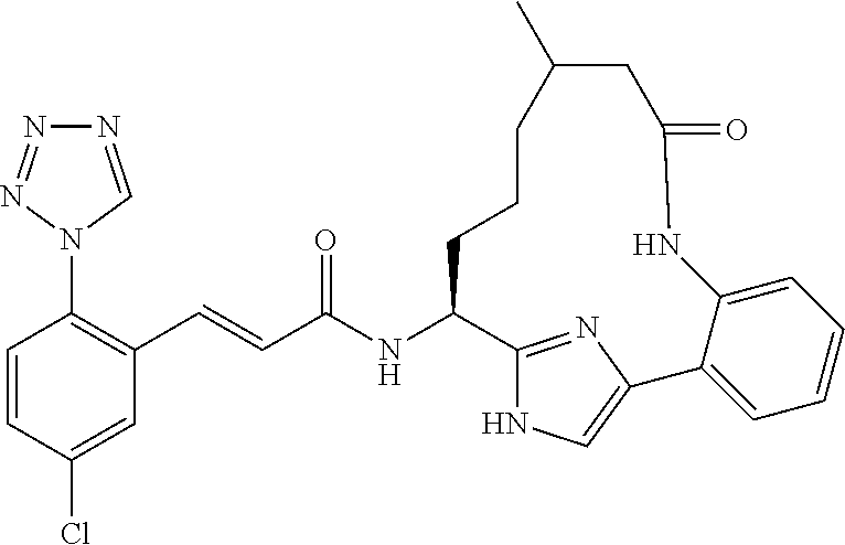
N1=CN(C2=C(C=CC(NC3C4=NC(=CN4)C4=CC=CC=C4NC(=O)CC(C)CCC3)=O)C=C(Cl)C=C2)N=N1
